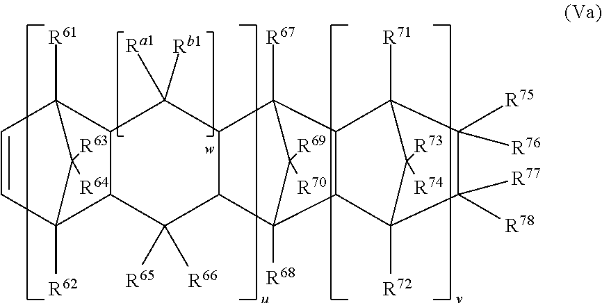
C1=CC2([R62])C3C(C1([R61])C2([R63])[R64])C([Ra1])([Rb1])C1C(C3([R65])[R66])C2([R68])C3C(C1([R67])C2([R69])[R70])C1([R71])C([R73])([R74])C3([R72])C([R78])([R77])C1([R75])[R76]
